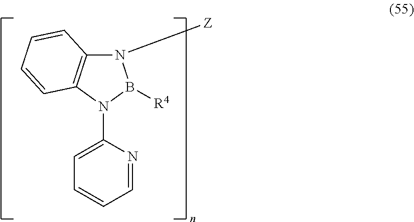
C1=CC=NC(N2B([R4])N([Z])C3=C2C=CC=C3)=C1
